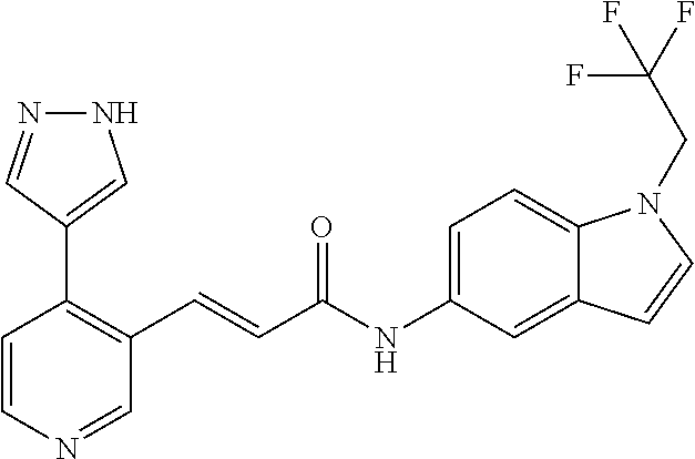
C1=CN=CC(C=CC(NC2=CC=C3C(=C2)C=CN3CC(F)(F)F)=O)=C1C1=CNN=C1
